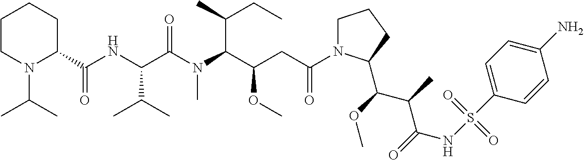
C1N(C(CC(C(N(C(C(NC(C2CCCCN2C(C)C)=O)C(C)C)=O)C)C(C)CC)OC)=O)C(C(OC)C(C)C(=O)NS(C2=CC=C(N)C=C2)(=O)=O)CC1
